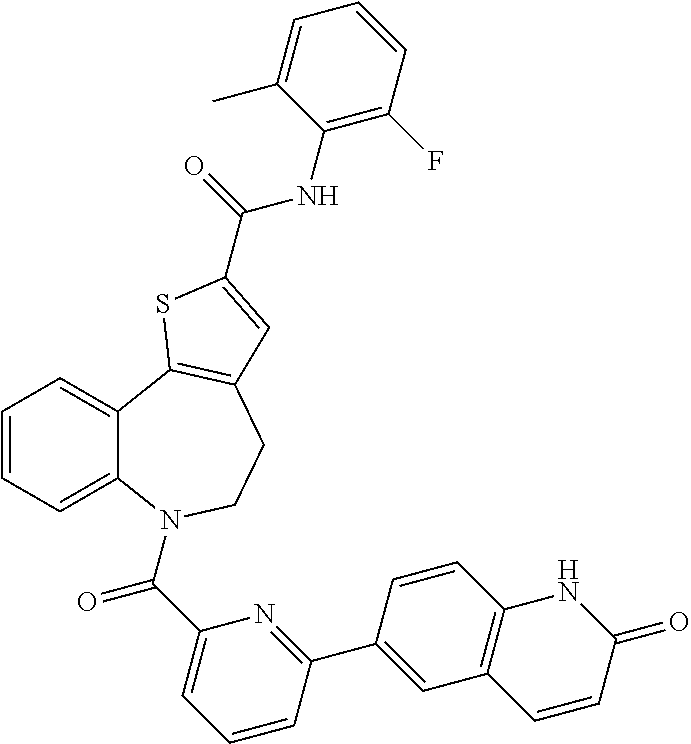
C1=CC=C2C(=C1)C1=C(CCN2C(C2=CC=CC(C3=CC4=C(C=C3)NC(=O)C=C4)=N2)=O)C=C(C(=O)NC2=C(F)C=CC=C2C)S1
